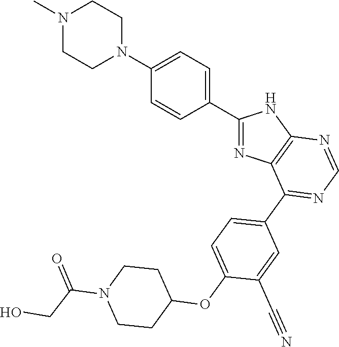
C1(C2=CC=C(N3CCN(C)CC3)C=C2)=NC2=C(N1)N=CN=C2C1=CC=C(OC2CCN(C(CO)=O)CC2)C(C#N)=C1
